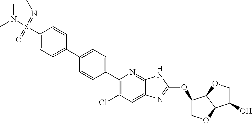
C1=CC(C2=CC=C(C3=C(Cl)C=C4C(=N3)NC(OC3COC5C3OCC5O)=N4)C=C2)=CC=C1S(N(C)C)(=NC)=O
